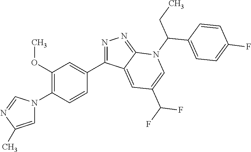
C1(C2=NN=C3C2=CC(C(F)F)=CN3C(CC)C2=CC=C(F)C=C2)=CC(OC)=C(N2C=C(C)N=C2)C=C1
